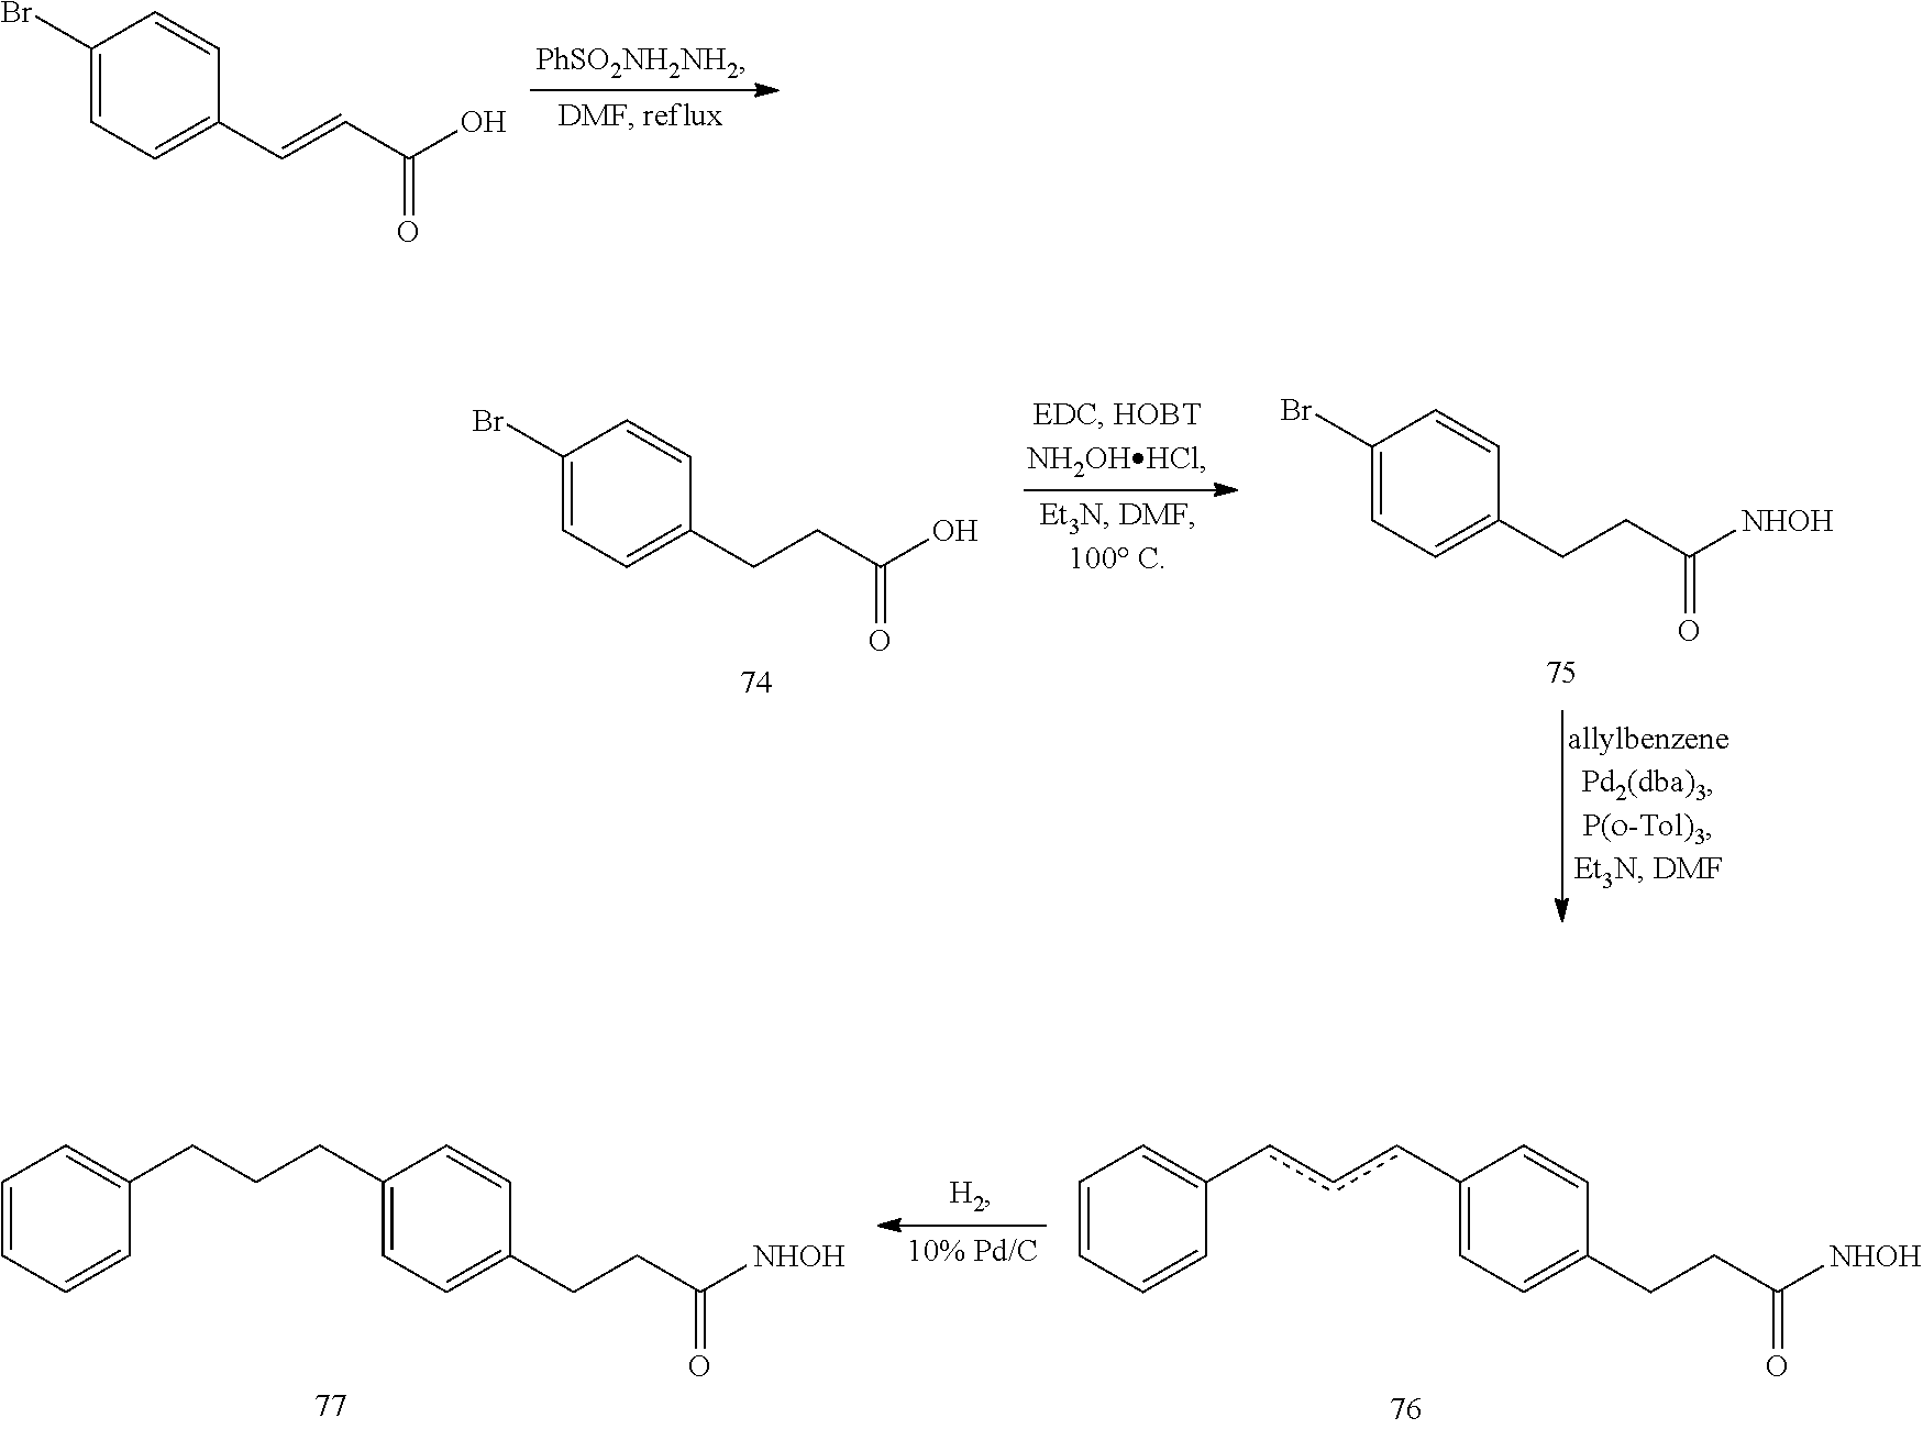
C1(Br)=CC=C(C=CC(O)=O)C=C1.C1(Br)=CC=C(CCC(O)=O)C=C1.C1(Br)=CC=C(CCC([NHOH])=O)C=C1.C1=CC=CC(CCCC2=CC=C(CCC([NHOH])=O)C=C2)=C1.C1=CC=CC(cccC2=CC=C(CCC([NHOH])=O)C=C2)=C1
